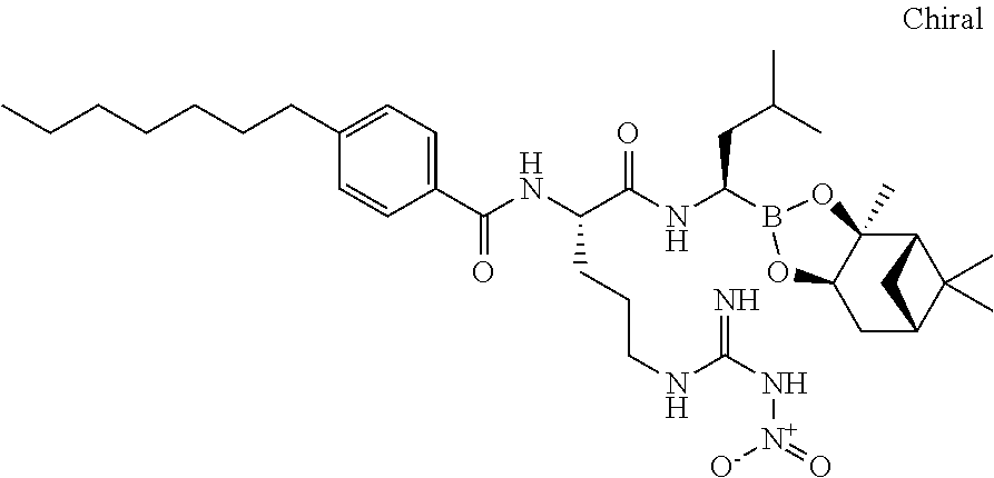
C12C3(C)C(CC(C1(C)C)C2)OB(C(NC(C(NC(=O)C1=CC=C(CCCCCCC)C=C1)CCCNC(N[N+]([O-])=O)=N)=O)CC(C)C)O3
